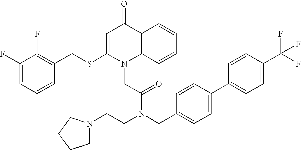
C1=C(SCC2=C(F)C(F)=CC=C2)N(CC(N(CCN2CCCC2)CC2=CC=C(C3=CC=C(C(F)(F)F)C=C3)C=C2)=O)C2=C(C1=O)C=CC=C2
